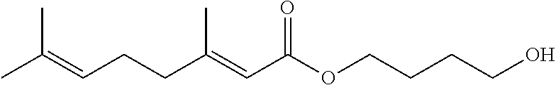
CC(=CCCC(=CC(OCCCCO)=O)C)C
